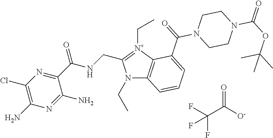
N1(CC)C2=C([N+](CC)=C1CNC(C1=NC(Cl)=C(N)N=C1N)=O)C(C(=O)N1CCN(C(OC(C)(C)C)=O)CC1)=CC=C2.O=C([O-])C(F)(F)F
